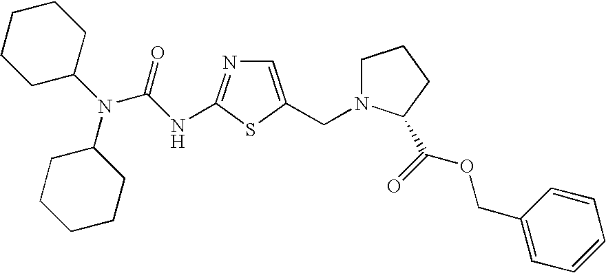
C1=C(CN2CCCC2C(OCC2=CC=CC=C2)=O)SC(NC(N(C2CCCCC2)C2CCCCC2)=O)=N1
